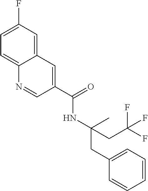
CC(NC(C1=CC2=CC(F)=CC=C2N=C1)=O)(CC1=CC=CC=C1)CC(F)(F)F
